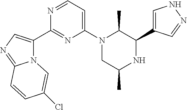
N12C(C3=NC(N4CC(C)NC(C5=CNN=C5)C4C)=CC=N3)=CN=C1C=CC(Cl)=C2
